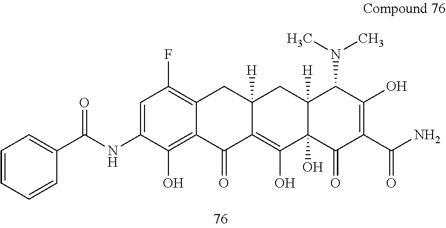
C1=CC=CC(C(NC2=CC(F)=C3C(=C2O)C(=O)C2=C(O)C4(O)C([H])(CC2([H])C3)C(N(C)C)C(O)=C(C(N)=O)C4=O)=O)=C1
